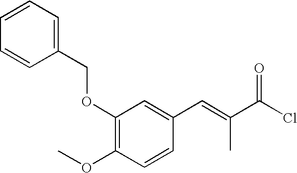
C1(OCC2=CC=CC=C2)=C(OC)C=CC(C=C(C)C(=O)Cl)=C1
